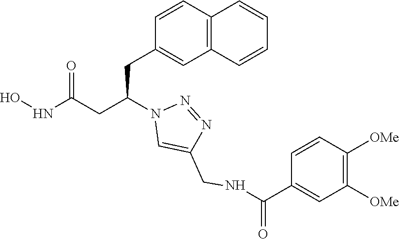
C1(CC(CC(NO)=O)N2C=C(CNC(C3=CC([OMe])=C([OMe])C=C3)=O)N=N2)=CC2=C(C=C1)C=CC=C2
